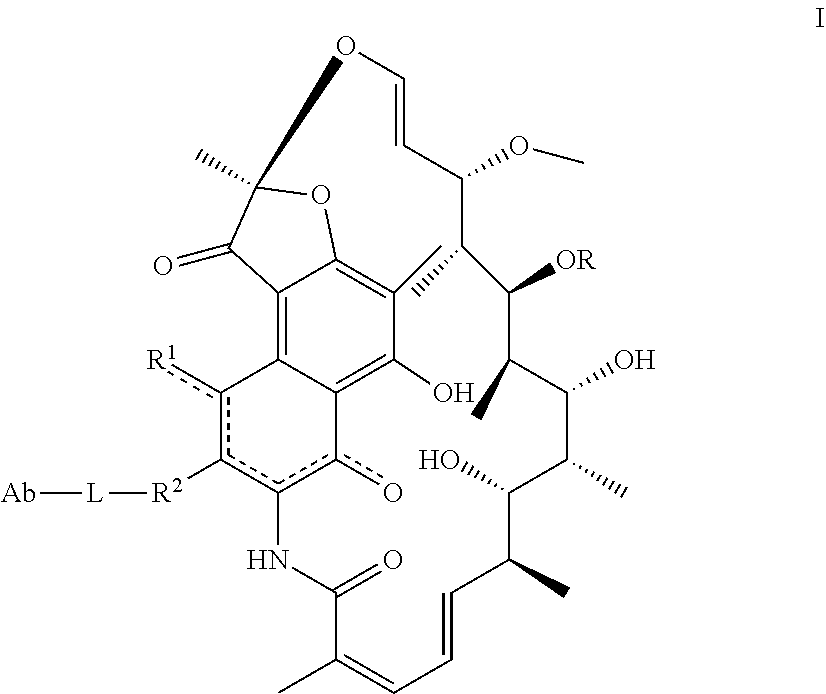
c1([R2][L][Ab])c([R1])C2=C3C4=C(C)C(O)=C2c(o)c1NC(=O)C(C)=CC=CC(C)C(O)C(C)C(O)C(C)C([OR])C(C)C(OC)C=COC(C)(O4)C3=O
